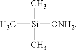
[Si]([ONH2])(C)(C)C
